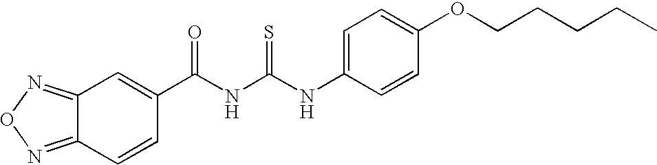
C(NC(NC1=CC=C(OCCCCC)C=C1)=S)(=O)C1=CC2=NON=C2C=C1
